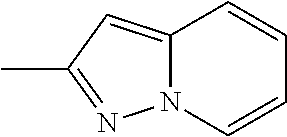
C12=CC(C)=NN1C=CC=C2
